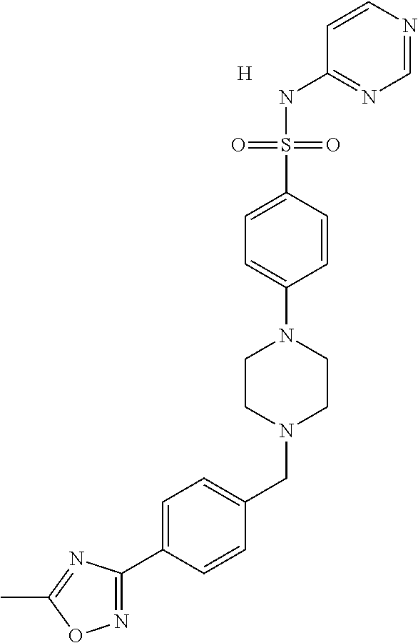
N1=C(C2=CC=C(CN3CCN(C4=CC=C(S(NC5=NC=NC=C5)(=O)=O)C=C4)CC3)C=C2)N=C(C)O1.[H]
